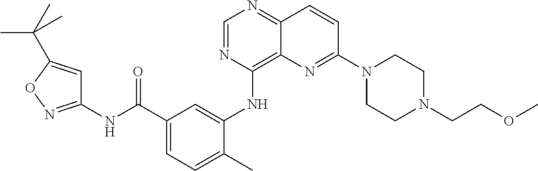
C1=NC(NC2=CC(C(NC3=NOC(C(C)(C)C)=C3)=O)=CC=C2C)=C2C(=N1)C=CC(N1CCN(CCOC)CC1)=N2
